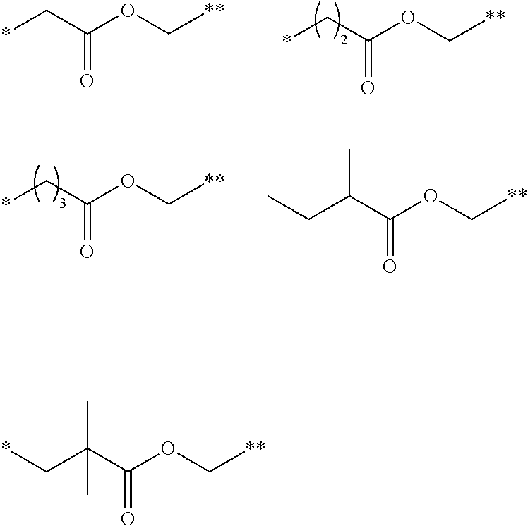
*CC(OC[**])=O.*CC(OC[**])=O.CCC(C(OC[**])=O)C.*CC(OC[**])=O.*CC(C(OC[**])=O)(C)C
